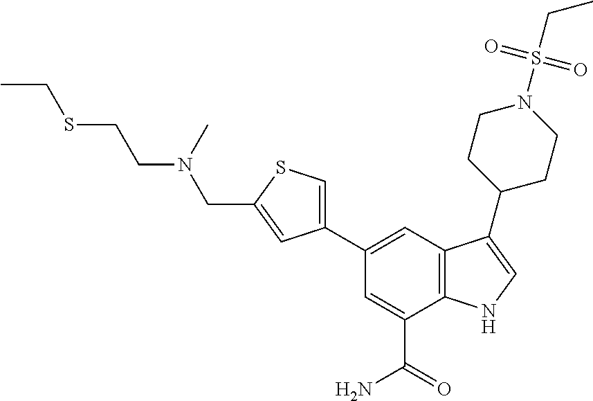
C1(C2=CC3=C(C(C(=O)N)=C2)NC=C3C2CCN(S(=O)(=O)CC)CC2)=CSC(CN(CCSCC)C)=C1
